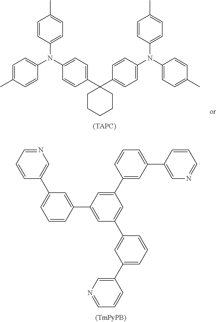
C1=C(C)C=CC(N(C2=CC=C(C3(C4=CC=C(N(C5=CC=C(C)C=C5)C5=CC=C(C)C=C5)C=C4)CCCCC3)C=C2)C2=CC=C(C)C=C2)=C1.N1=CC=CC(C2=CC=CC(C3=CC(C4=CC(C5=CN=CC=C5)=CC=C4)=CC(C4=CC(C5=CN=CC=C5)=CC=C4)=C3)=C2)=C1
